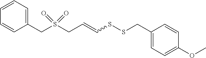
C(C=CSSCC1=CC=C(OC)C=C1)S(CC1=CC=CC=C1)(=O)=O
